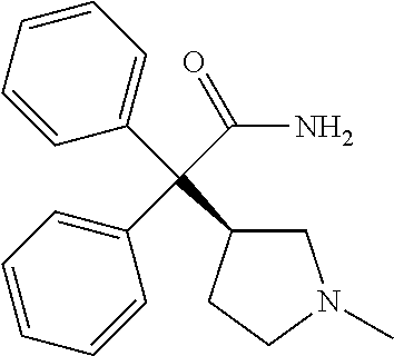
C(C(C1CN(C)CC1)(C1=CC=CC=C1)C1=CC=CC=C1)(N)=O
